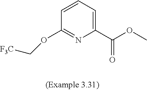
[F3C]COC1=NC(C(OC)=O)=CC=C1
